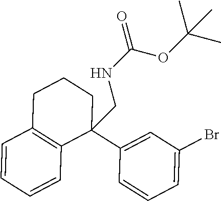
C1=CC=CC2=C1CCCC2(C1=CC(Br)=CC=C1)CNC(=O)OC(C)(C)C
